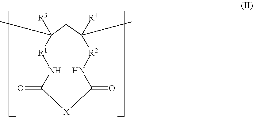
O=C1N[R1]C([R3])(C)CC([R4])(C)[R2]NC(=O)[X]1
